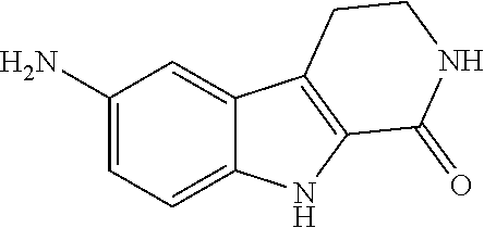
C1(N)=CC=C2C(=C1)C1=C(N2)C(=O)NCC1
